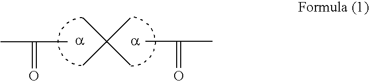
CC(=O)C.CC(C)(C)C.CC(=O)C
